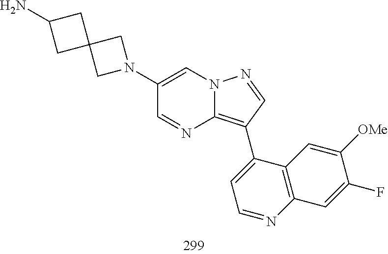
C1(C2=C3N=CC(N4CC5(C4)CC(N)C5)=CN3N=C2)=CC=NC2=C1C=C([OMe])C(F)=C2
